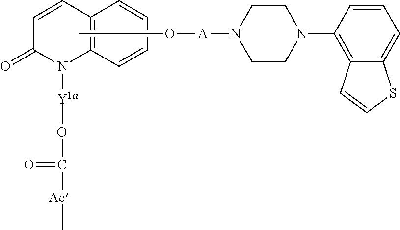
C1(=O)N([Y1a]OC(=O)[Ac]C)C2=C(C=C1)C=CC=C2.CO[A]N1CCN(C2=C3C(=CC=C2)SC=C3)CC1
